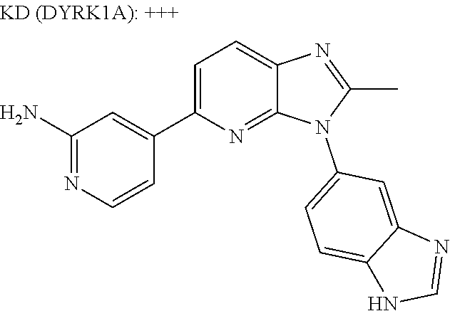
C1(N)=NC=CC(C2=CC=C3C(=N2)N(C2=CC=C4C(=C2)N=CN4)C(C)=N3)=C1
